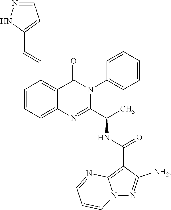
C1(C=CC2=C3C(=CC=C2)N=C(C(C)NC(C2=C4N(N=C2[NH2])C=CC=N4)=O)N(C2=CC=CC=C2)C3=O)=CC=NN1
